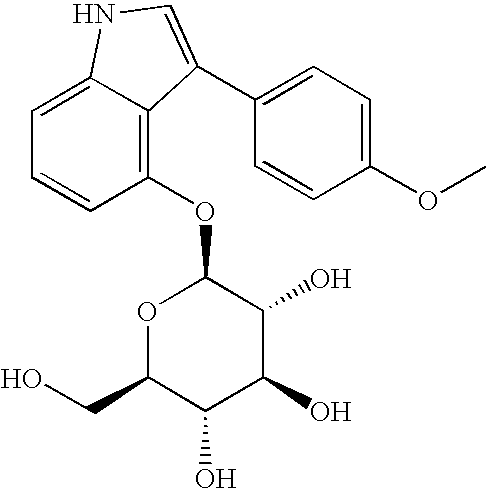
O1C(CO)C(O)C(O)C(O)C1OC1=C2C(=CC=C1)NC=C2C1=CC=C(OC)C=C1
